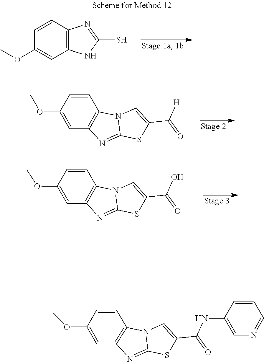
COC1=CC2=C(C=C1)N=C(S)N2.O(C)C1=CC2=C(C=C1)N1C=C(C([H])=O)SC1=N2.COC1=CC2=C(C=C1)N1C=C(C(O)=O)SC1=N2.N1=C2N(C3=C1C=C(OC)C=C3)C=C(C(NC1=CN=CC=C1)=O)S2
